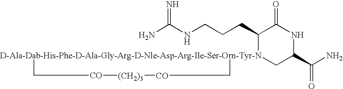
NC(NCCCC1[D-Ala-Dab-His-Phe-D-Ala-Gly-Arg-D-Nle-Asp-Arg-Ile-Ser-Orn-Tyr-N]2(CC(C(N)=O)NC1=O)C[CO][(CH2)3][CO]C2)=N
